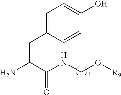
C1=C(CC(N)C(NCO[R9])=O)C=CC(O)=C1.[H]
